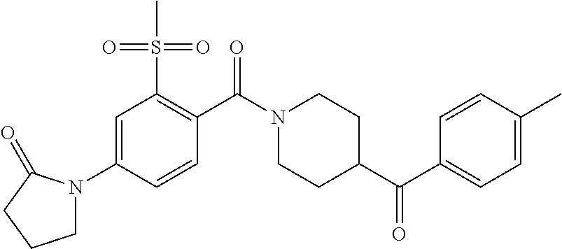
C1=C(N2CCCC2=O)C=CC(C(N2CCC(C(C3=CC=C(C)C=C3)=O)CC2)=O)=C1S(C)(=O)=O
